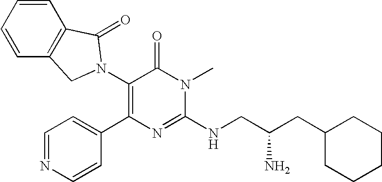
C1(N2CC3=C(C=CC=C3)C2=O)=C(C2=CC=NC=C2)N=C(NCC(CC2CCCCC2)N)N(C)C1=O
